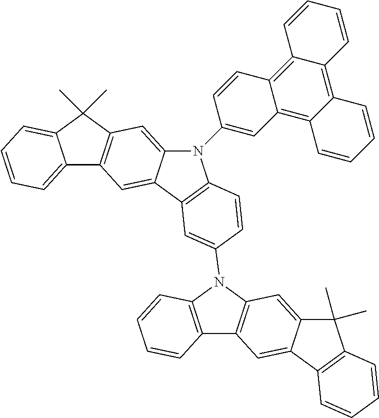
C12=CC=CC=C1C(C)(C)C1=C2C=C2C(=C1)N(C1=CC3=C4C(=C5C(=C3C=C1)C=CC=C5)C=CC=C4)C1=C2C=C(N2C3=C(C4=C2C=CC=C4)C=C2C(=C3)C(C)(C)C3=C2C=CC=C3)C=C1
